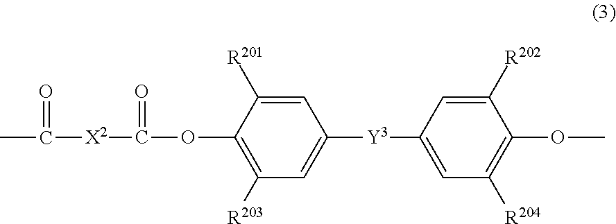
C1=C([R201])C(OC([X2]C(C)=O)=O)=C([R203])C=C1[Y3]C1=CC([R204])=C(OC)C([R202])=C1
